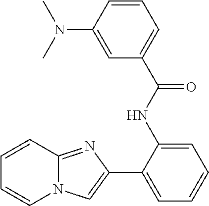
C1(C2=CN3C(=N2)C=CC=C3)=CC=CC=C1NC(C1=CC=CC(N(C)C)=C1)=O
